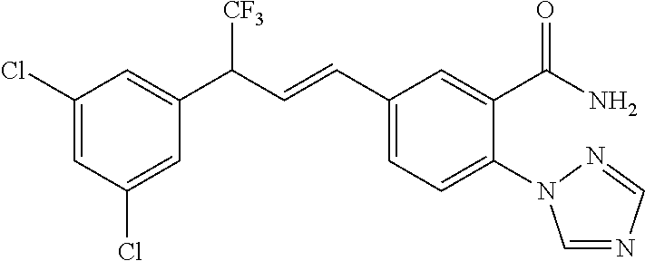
C1(Cl)=CC(Cl)=CC(C(C=CC2=CC=C(N3C=NC=N3)C(C(=O)N)=C2)[CF3])=C1
